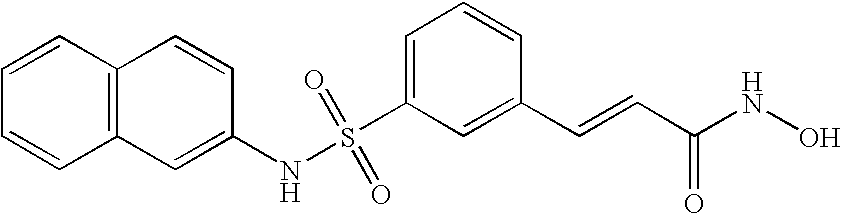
S(C1=CC=CC(C=CC(NO)=O)=C1)(NC1=CC2=C(C=C1)C=CC=C2)(=O)=O
